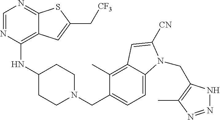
C1=NC(NC2CCN(CC3=CC=C4C(=C3C)C=C([CN])N4CC3=C(C)N=NN3)CC2)=C2C(=N1)SC(C[CF3])=C2
